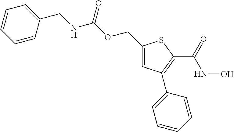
C1=CC(CNC(OCC2=CC(C3=CC=CC=C3)=C(C(=O)NO)S2)=O)=CC=C1
